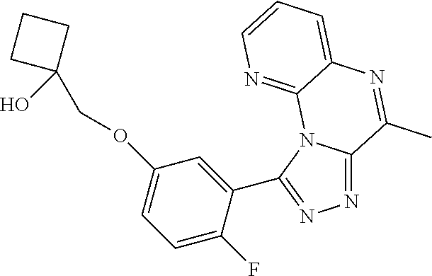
N1=C2N(C(C3=CC(OCC4(O)CCC4)=CC=C3F)=N1)C1=NC=CC=C1N=C2C
